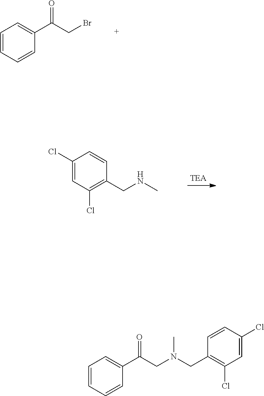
C1=CC=CC(C(CBr)=O)=C1.C1(Cl)=CC(Cl)=C(CNC)C=C1.C1=CC=CC(C(CN(CC2=C(Cl)C=C(Cl)C=C2)C)=O)=C1
